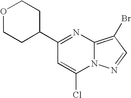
N12C(=C(Br)C=N1)N=C(C1CCOCC1)C=C2Cl
